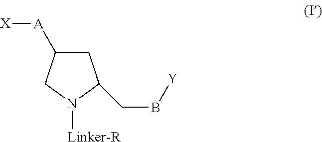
C1C([A][X])CN([Linker-R])C1CB[Y]
